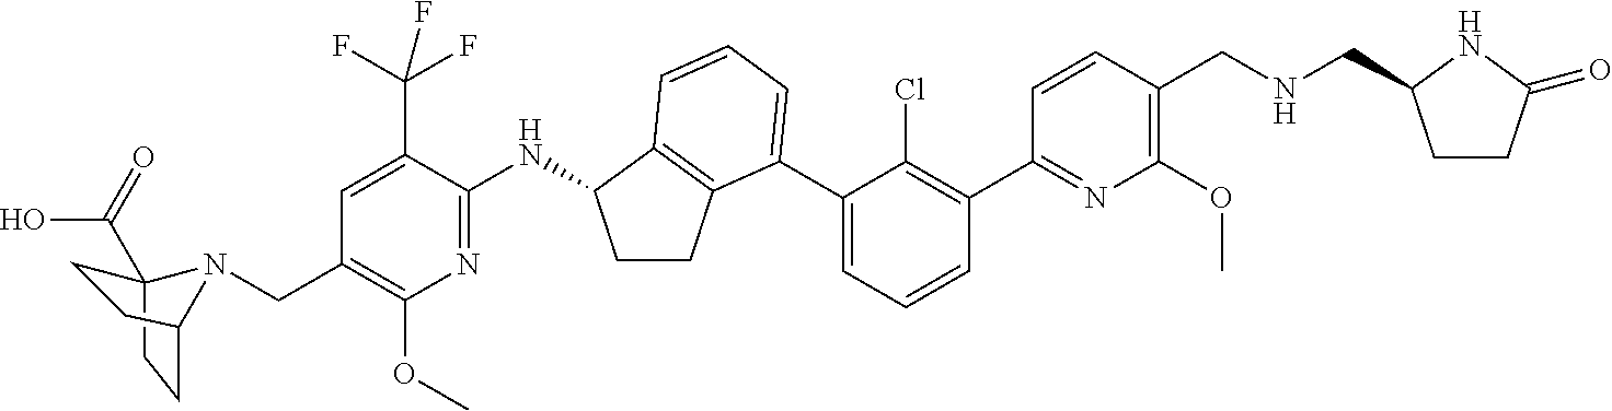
C12(C(=O)O)CCC(N1CC1=C(OC)N=C(NC3CCC4=C3C=CC=C4C3=CC=CC(C4=NC(OC)=C(CNCC5CCC(=O)N5)C=C4)=C3Cl)C(C(F)(F)F)=C1)CC2
